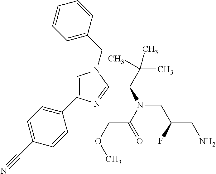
C1=C(C2=CC=C(C#N)C=C2)N=C(C(N(CC(CN)F)C(COC)=O)C(C)(C)C)N1CC1=CC=CC=C1
